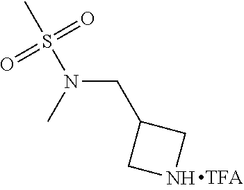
N(CC1CNC1)(S(=O)(C)=O)C
